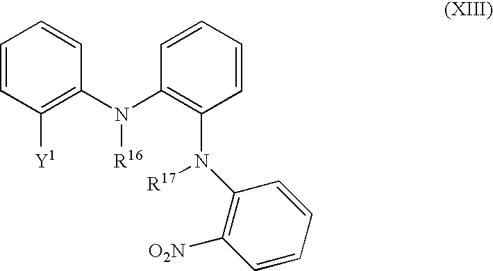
C1=CC([Y1])=C(N(C2=C(N([R17])C3=C([O2N])C=CC=C3)C=CC=C2)[R16])C=C1
